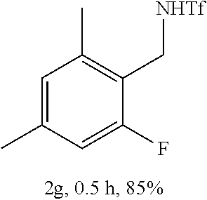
C1=C(F)C(C[NHTf])=C(C)C=C1C
